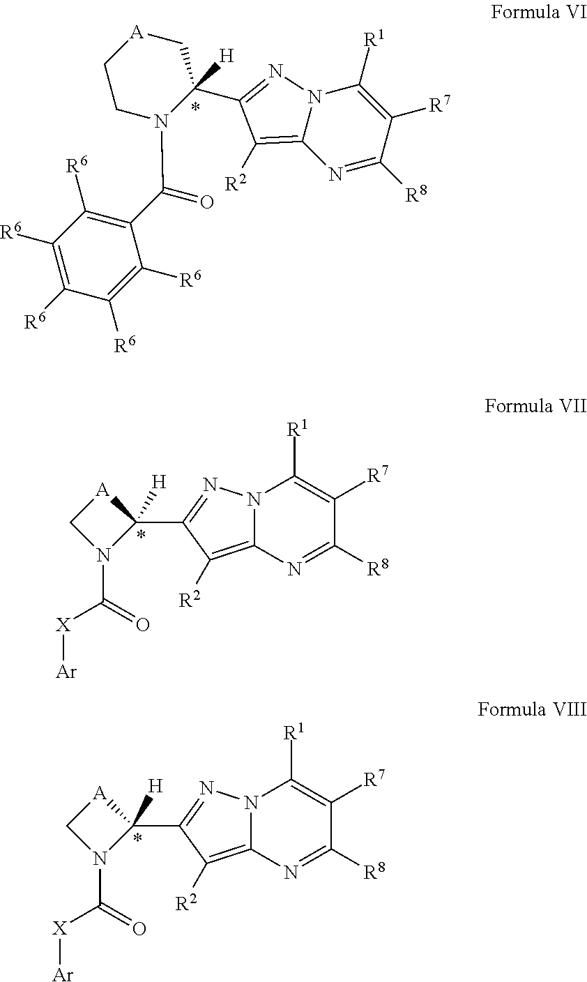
C1([R6])=C([R6])C([R6])=C([R6])C(C(=O)N2CC[A]CC2(C2=NN3C([R1])=C([R7])C([R8])=NC3=C2[R2])[H])=C1[R6].N12C(=C([R2])C(C3([H])[A]CN3C(=O)[X][Ar])=N1)N=C([R8])C([R7])=C2[R1].N12C(=C([R2])C(C3([H])[A]CN3C(=O)[X][Ar])=N1)N=C([R8])C([R7])=C2[R1]
